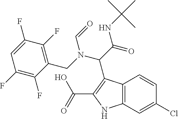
C(C(NC(C)(C)C)=O)(N(C=O)CC1=C(F)C(F)=CC(F)=C1F)C1=C(C(O)=O)NC2=C1C=CC(Cl)=C2
